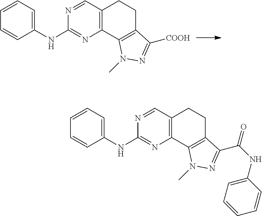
C12=C(C3=C(CC1)C([COOH])=NN3C)N=C(NC1=CC=CC=C1)N=C2.C12=C(C3=C(CC1)C(C(NC1=CC=CC=C1)=O)=NN3C)N=C(NC1=CC=CC=C1)N=C2
